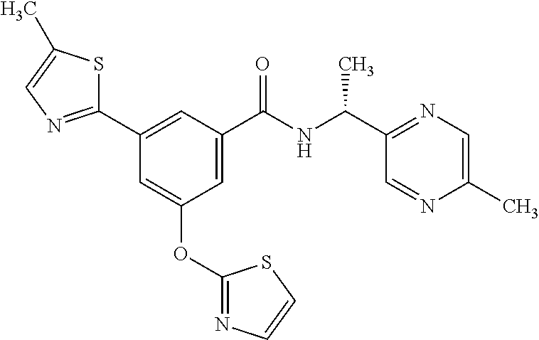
C1(C2=NC=C(C)S2)=CC(C(NC(C2=NC=C(C)N=C2)C)=O)=CC(OC2=NC=CS2)=C1
